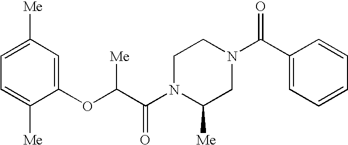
C1=C([Me])C(OC(C(N2C([Me])CN(C(C3=CC=CC=C3)=O)CC2)=O)[Me])=CC([Me])=C1
